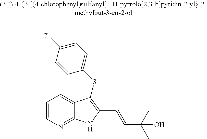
C1=CN=C2C(=C1)C(SC1=CC=C(Cl)C=C1)=C(C=CC(C)(C)O)N2
